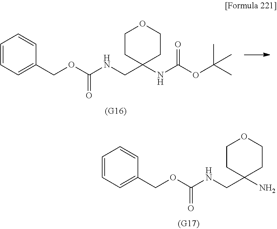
C1CC(NC(=O)OC(C)(C)C)(CNC(OCC2=CC=CC=C2)=O)CCO1.C1CC(N)(CNC(OCC2=CC=CC=C2)=O)CCO1
